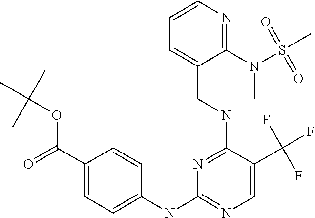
C1(N(C)S(C)(=O)=O)=NC=CC=C1CNC1=NC(NC2=CC=C(C(OC(C)(C)C)=O)C=C2)=NC=C1C(F)(F)F
